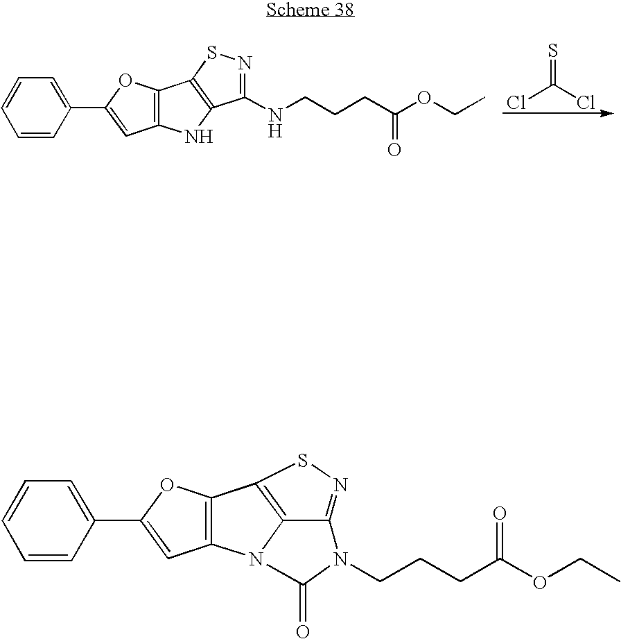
C1=CC(C2=CC3=C(O2)C2=C(N3)C(NCCCC(OCC)=O)=NS2)=CC=C1.S=C(Cl)Cl.C1=CC=CC=C1C1=CC2=C(O1)C1=C3N2C(=O)N(CCCC(OCC)=O)C3=NS1
